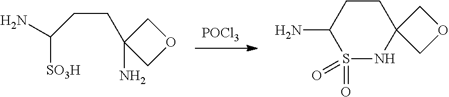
C(C1(N)COC1)CC(N)[SO3H].[POCl3].S1(=O)(=O)NC2(CCC1N)COC2
